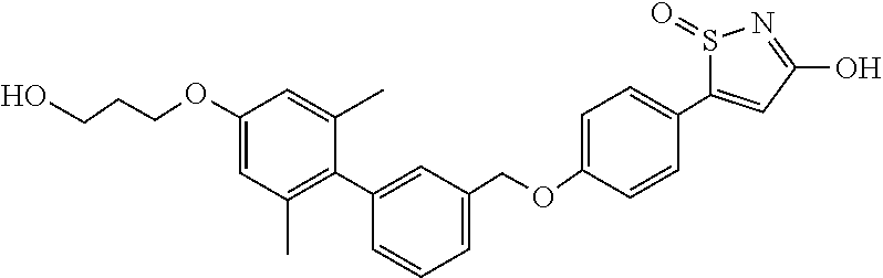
C1(OCCCO)=CC(C)=C(C2=CC(COC3=CC=C(C4=CC(O)=NS4=O)C=C3)=CC=C2)C(C)=C1
